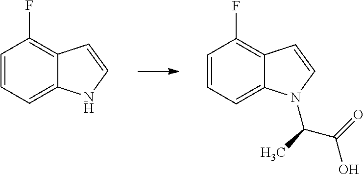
C1=CC=C2C(=C1F)C=CN2.C1=CC=C2C(=C1F)C=CN2C(C(=O)O)C
